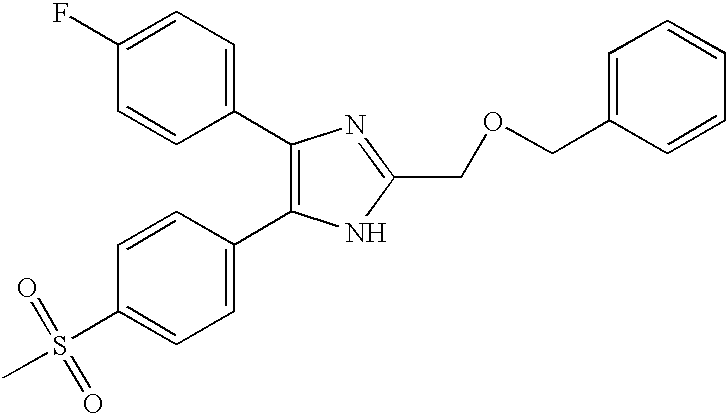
C1(C2=CC=C(F)C=C2)=C(C2=CC=C(S(=O)(=O)C)C=C2)NC(COCC2=CC=CC=C2)=N1
